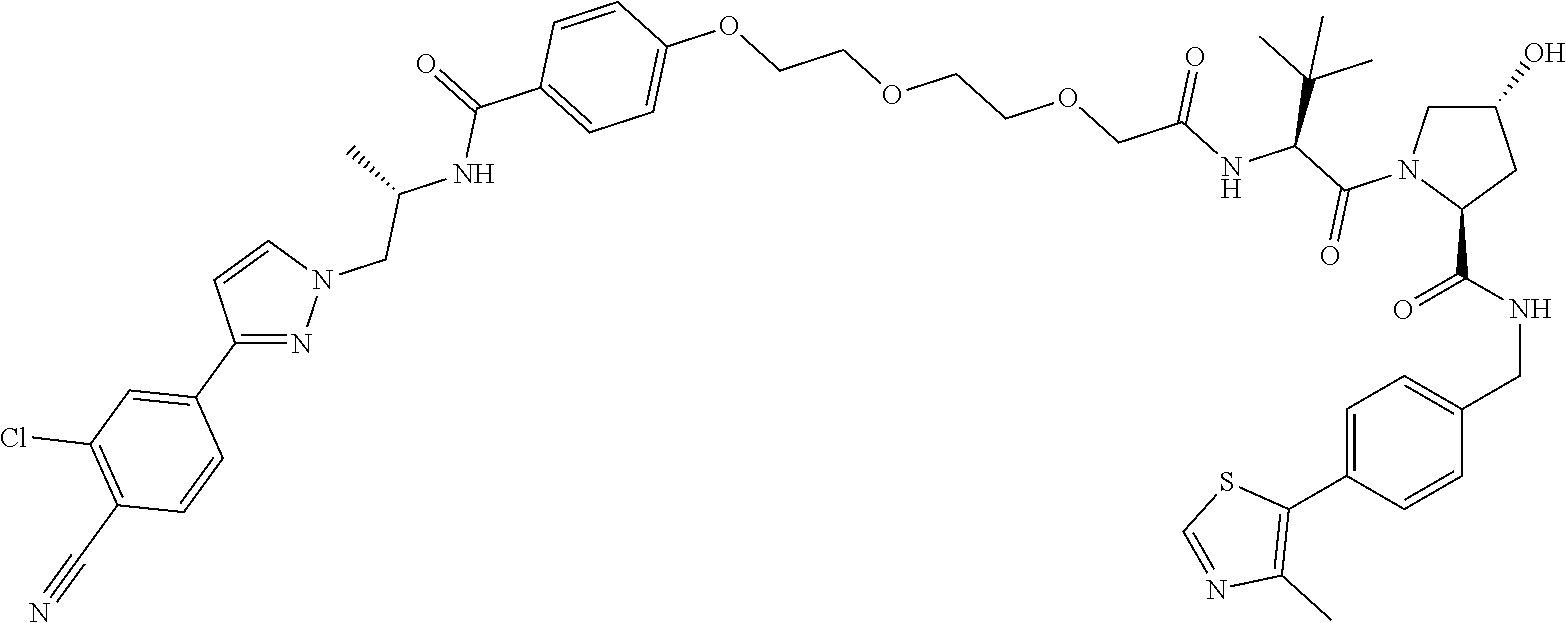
C(COCC(NC(C(N1C(C(=O)NCC2=CC=C(C3=C(C)N=CS3)C=C2)CC(O)C1)=O)C(C)(C)C)=O)OCCOC1=CC=C(C(NC(CN2N=C(C3=CC(Cl)=C(C#N)C=C3)C=C2)C)=O)C=C1
